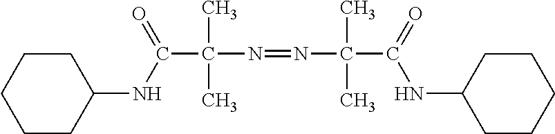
C(C(N=NC(C(=O)NC1CCCCC1)(C)C)(C)C)(NC1CCCCC1)=O
